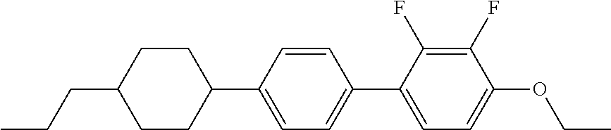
C(CC1CCC(C2=CC=C(C3=CC=C(OCC)C(F)=C3F)C=C2)CC1)C
